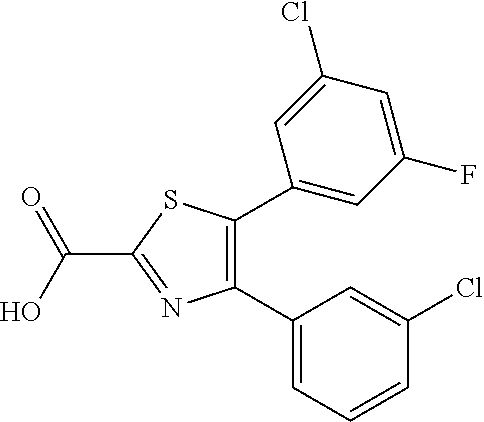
C1(C2=C(C3=CC(F)=CC(Cl)=C3)SC(C(=O)O)=N2)=CC=CC(Cl)=C1
